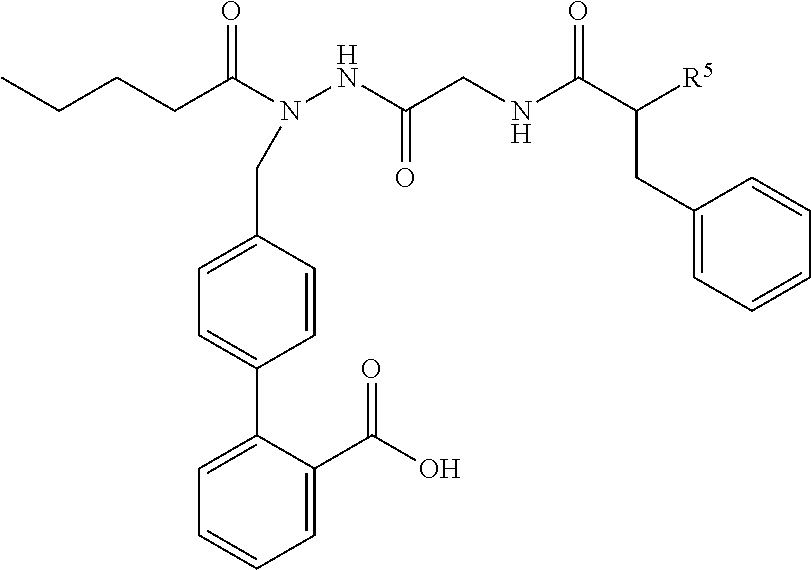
N(C(CCCC)=O)(NC(CNC(C([R5])CC1=CC=CC=C1)=O)=O)CC1=CC=C(C2=CC=CC=C2C(=O)O)C=C1
